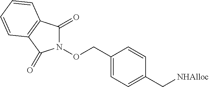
C1(=O)N(OCC2=CC=C(C[NHAlloc])C=C2)C(=O)C2=C1C=CC=C2
